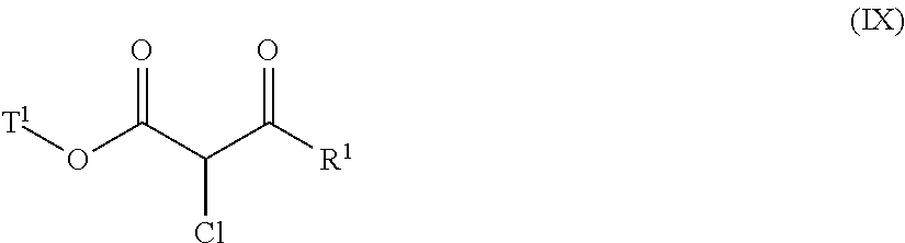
[T1]OC(C(C([R1])=O)Cl)=O
